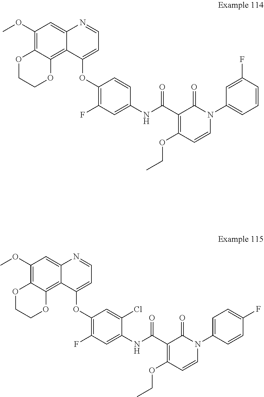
C1(OC)=C2C(=C3C(=C1)N=CC=C3OC1=C(F)C=C(NC(C3=C(OCC)C=CN(C4=CC=CC(F)=C4)C3=O)=O)C=C1)OCCO2.C1(OC)=C2C(=C3C(=C1)N=CC=C3OC1=C(F)C=C(NC(C3=C(OCC)C=CN(C4=CC=C(F)C=C4)C3=O)=O)C(Cl)=C1)OCCO2
